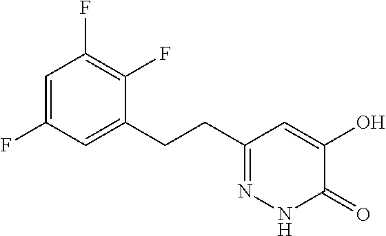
C1=C(F)C=C(CCC2=NNC(=O)C(O)=C2)C(F)=C1F
